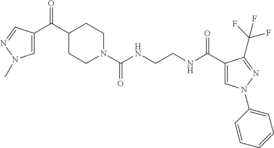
C1(C(=O)C2=CN(C)N=C2)CCN(C(NCCNC(C2=CN(C3=CC=CC=C3)N=C2C(F)(F)F)=O)=O)CC1
